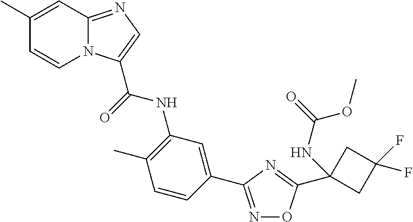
C1(C)=CC2=NC=C(C(=O)NC3=C(C)C=CC(C4=NOC(C5(NC(=O)OC)CC(F)(F)C5)=N4)=C3)N2C=C1
